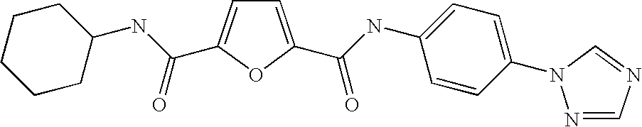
C1=C(C(NC2=CC=C(N3N=CN=C3)C=C2)=O)OC(C(NC2CCCCC2)=O)=C1
